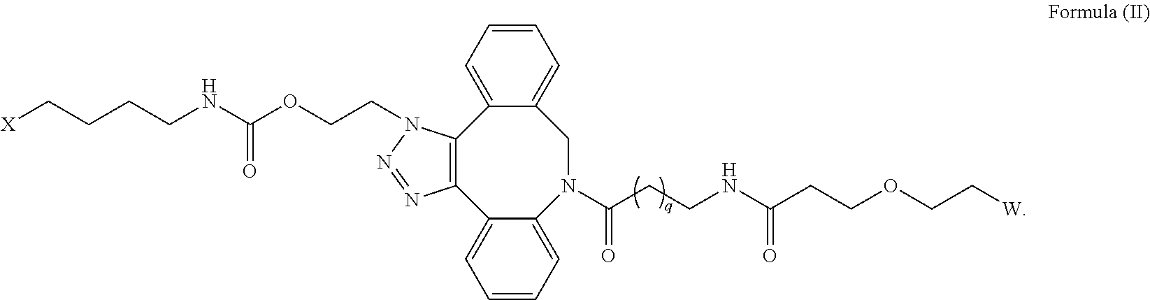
C12=CC=CC=C1C1=C(C3=CC=CC=C3CN2C(CCNC(CCOCC[W])=O)=O)N(CCOC(NCCCC[X])=O)N=N1
